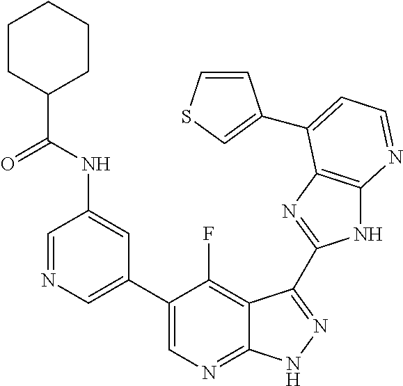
C1=NC=C(C2=CN=C3C(=C2F)C(C2=NC4=C(N2)N=CC=C4C2=CSC=C2)=NN3)C=C1NC(C1CCCCC1)=O
